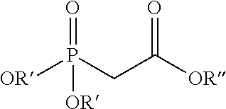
[OR]P(CC([OR])=O)(=O)[OR]
